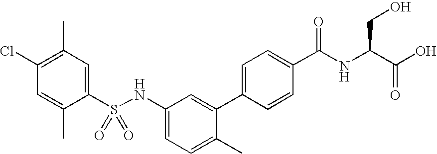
C1(C)=C(Cl)C=C(C)C(S(NC2=CC=C(C)C(C3=CC=C(C(NC(C(O)=O)CO)=O)C=C3)=C2)(=O)=O)=C1
